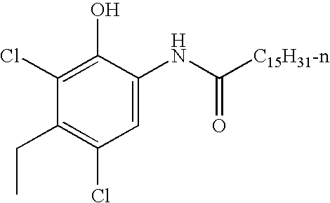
C1=C(NC([C15H31-n])=O)C(O)=C(Cl)C(CC)=C1Cl
